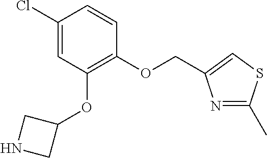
C1(OCC2=CSC(C)=N2)=C(OC2CNC2)C=C(Cl)C=C1
